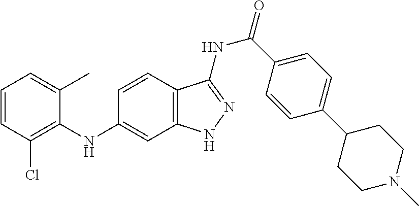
C1=CC(Cl)=C(NC2=CC3=C(C=C2)C(NC(=O)C2=CC=C(C4CCN(C)CC4)C=C2)=NN3)C(C)=C1
